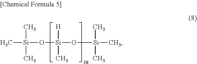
O([Si](O[Si](C)(C)C)([H])C)[Si](C)(C)C
